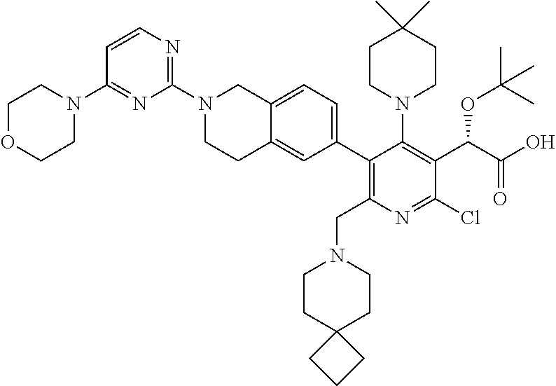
C1=CN=C(N2CCC3=CC(C4=C(CN5CCC6(CC5)CCC6)N=C(Cl)C(C(OC(C)(C)C)C(=O)O)=C4N4CCC(C)(C)CC4)=CC=C3C2)N=C1N1CCOCC1
